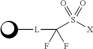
[L](C(S([X])(=O)=O)(F)F)C
